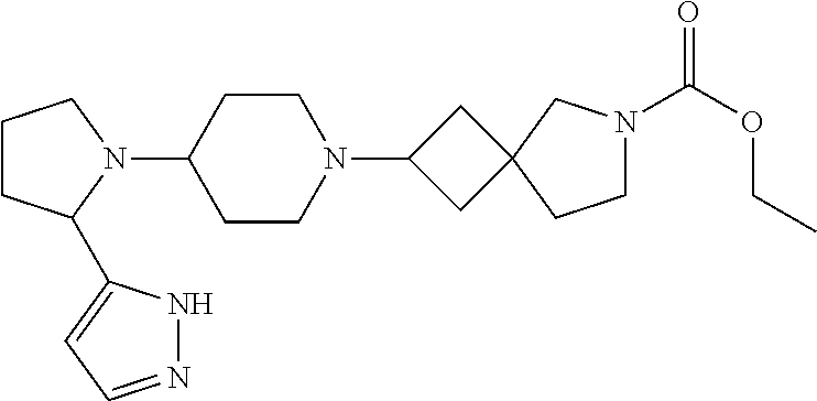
C1CC(C2=CC=NN2)N(C2CCN(C3CC4(C3)CCN(C(OCC)=O)C4)CC2)C1
